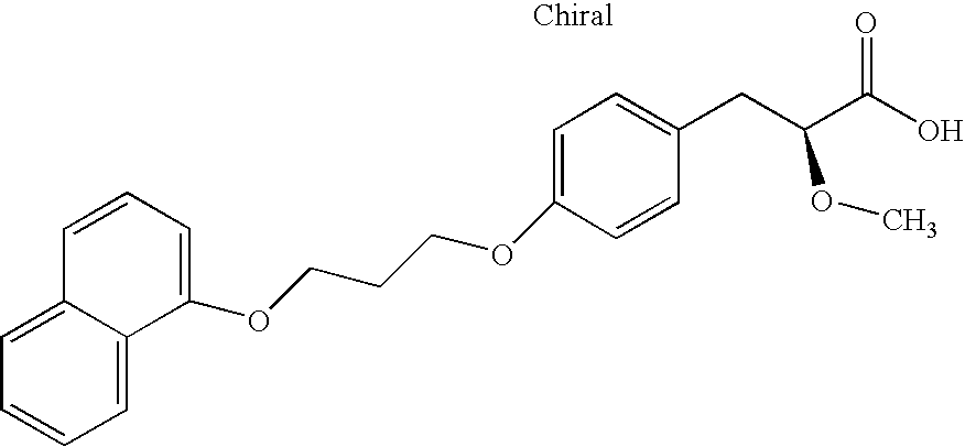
O(C1=CC=C(CC(C(O)=O)OC)C=C1)CCCOC1=CC=CC2=CC=CC=C12
